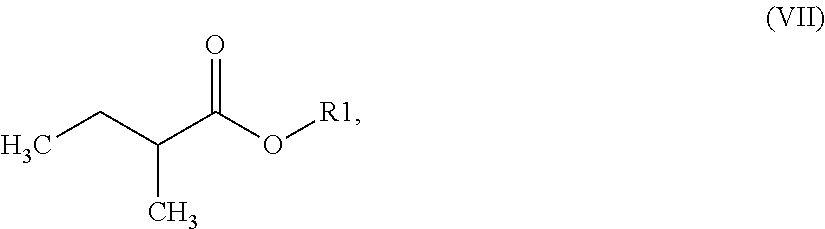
CCC(C(O[R1])=O)C
